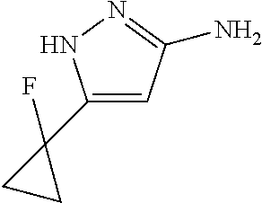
C1=C(C2(F)CC2)NN=C1N
